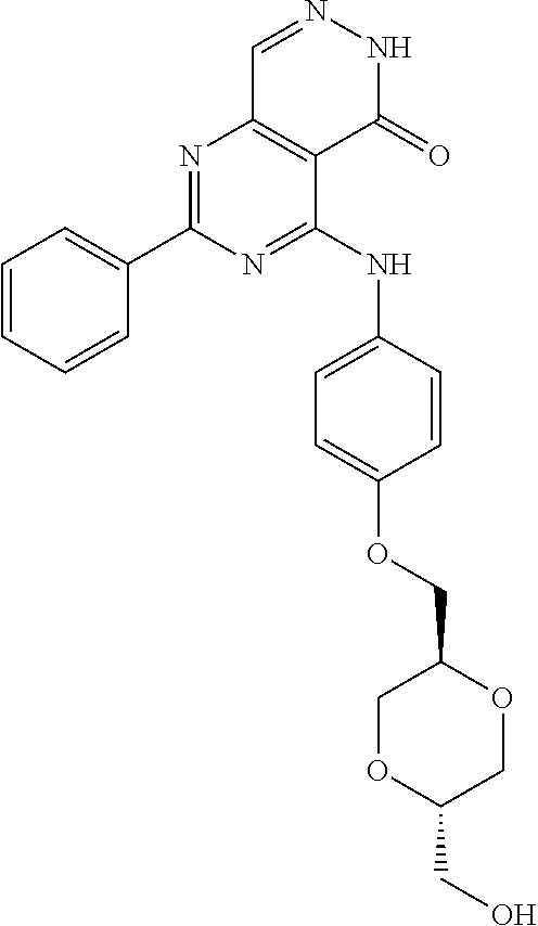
N1=C(C2=CC=CC=C2)N=C(NC2=CC=C(OCC3COC(CO)CO3)C=C2)C2=C1C=NNC2=O
